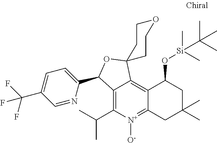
C12=C(C(C)C)[N+]([O-])=C3C(=C1C1(OC2C2=CC=C(C(F)(F)F)C=N2)CCOCC1)C(O[Si](C)(C)C(C)(C)C)CC(C)(C)C3
